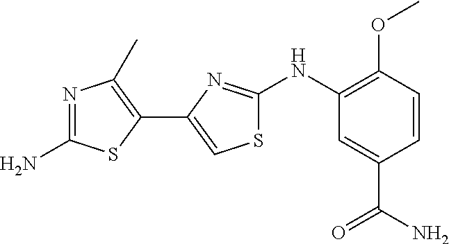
NC1=NC(C)=C(C2=CSC(NC3=C(OC)C=CC(C(N)=O)=C3)=N2)S1
